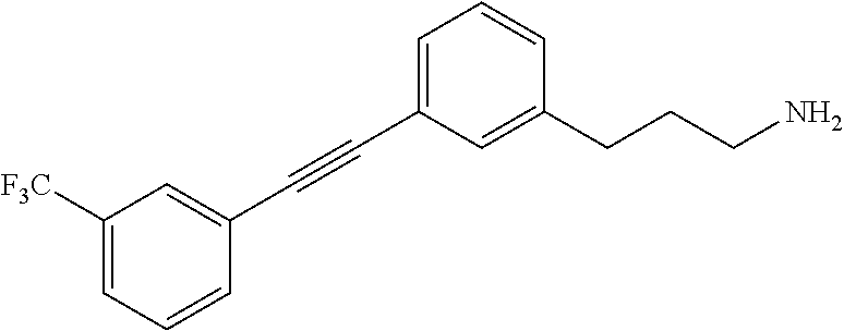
C1([F3C])=CC=CC(C#CC2=CC=CC(CCCN)=C2)=C1
